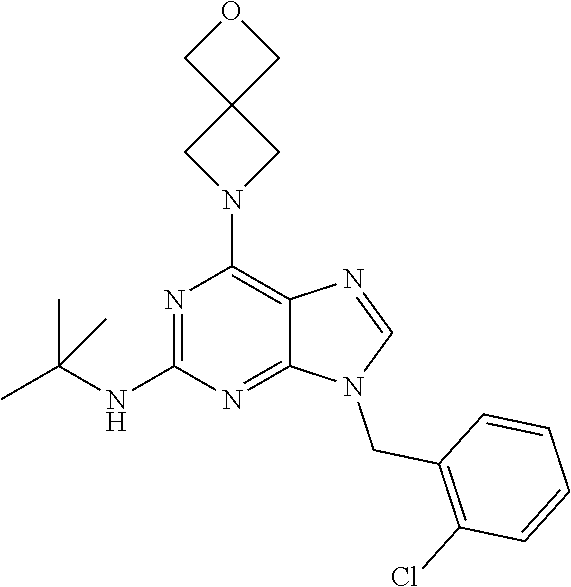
O1CC2(C1)CN(C1=C3C(=NC(NC(C)(C)C)=N1)N(CC1=C(Cl)C=CC=C1)C=N3)C2
